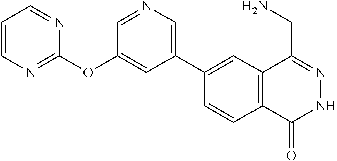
C1(C2=CN=CC(OC3=NC=CC=N3)=C2)=CC2=C(C=C1)C(=O)NN=C2CN
